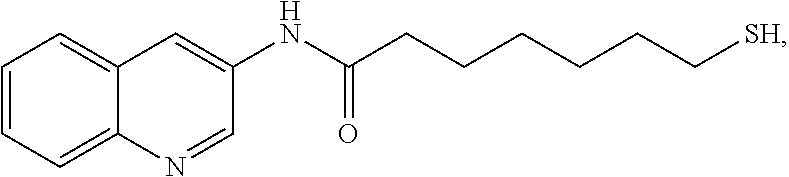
C1=CC=C2C(=C1)C=C(NC(CCCCCC[SH])=O)C=N2
